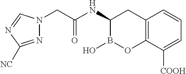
C1(NC(CN2N=C([NC])N=C2)=O)B(O)OC2=C(C1)C=CC=C2[COOH]
